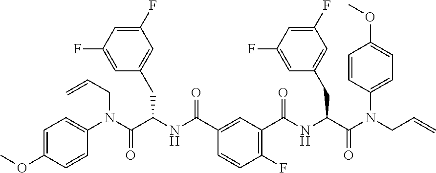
C1=C(OC)C=CC(N(C(C(NC(C2=CC(C(NC(C(N(CC=C)C3=CC=C(OC)C=C3)=O)CC3=CC(F)=CC(F)=C3)=O)=C(F)C=C2)=O)CC2=CC(F)=CC(F)=C2)=O)CC=C)=C1
